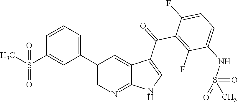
C1(C2=CC=CC(S(C)(=O)=O)=C2)=CN=C2C(=C1)C(C(C1=C(F)C(NS(=O)(=O)C)=CC=C1F)=O)=CN2
